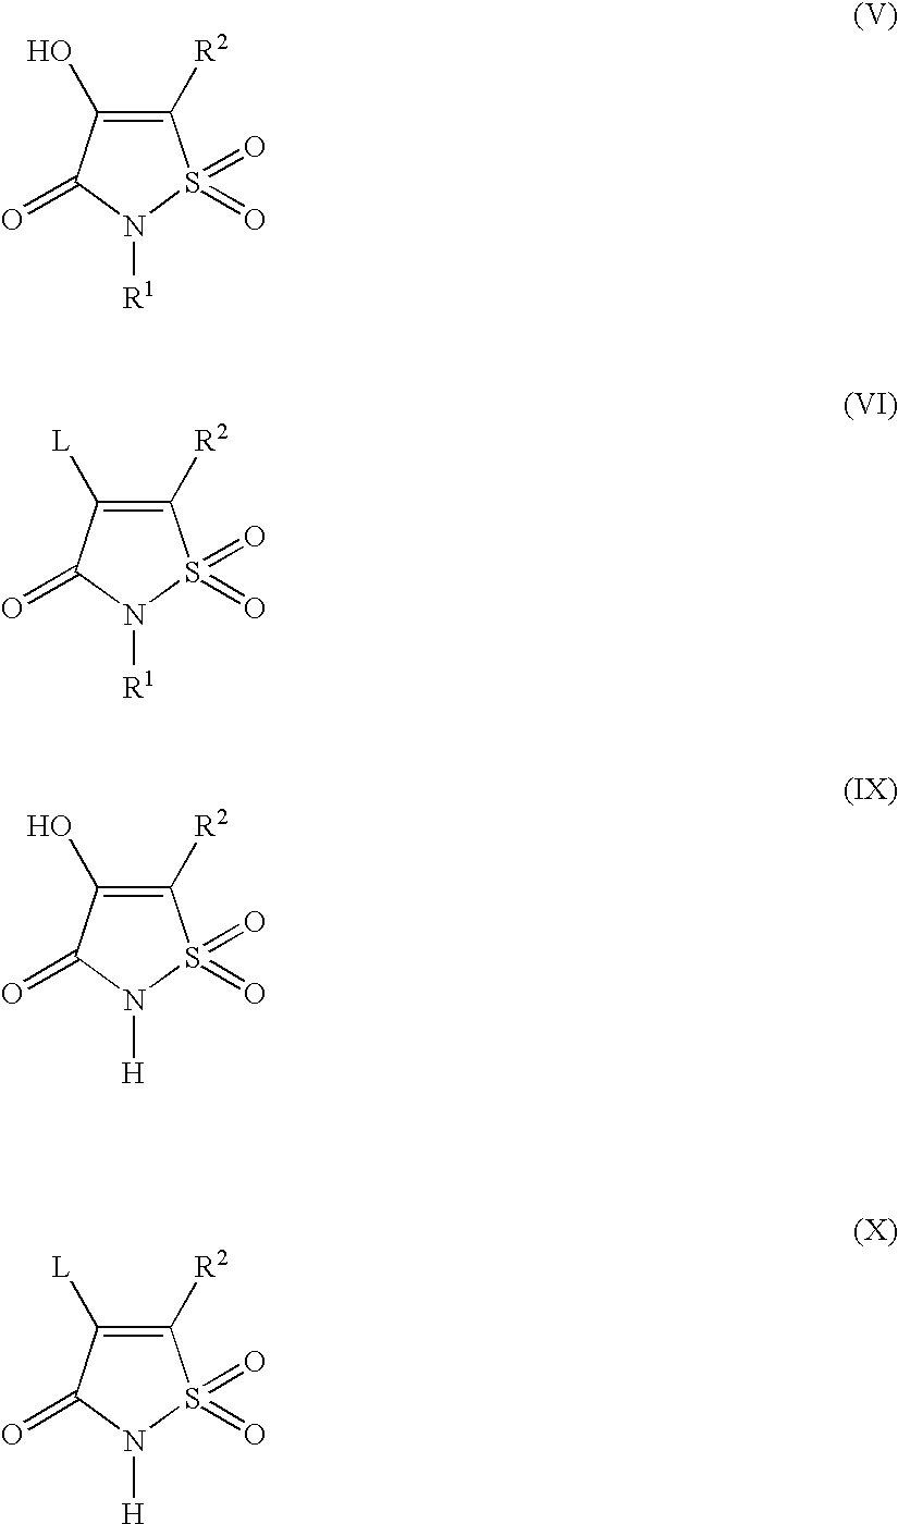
C1([R2])=C(O)C(=O)N([R1])S1(=O)=O.C1([R2])=C([L])C(=O)N([R1])S1(=O)=O.C1([R2])=C(O)C(=O)N([H])S1(=O)=O.C1([R2])=C([L])C(=O)N([H])S1(=O)=O
